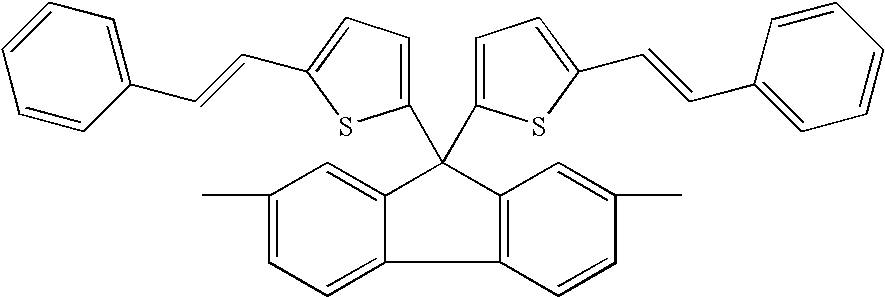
C1(C)=CC=C2C(=C1)C(C1=CC=C(C=CC3=CC=CC=C3)S1)(C1=CC=C(C=CC3=CC=CC=C3)S1)C1=C2C=CC(C)=C1
